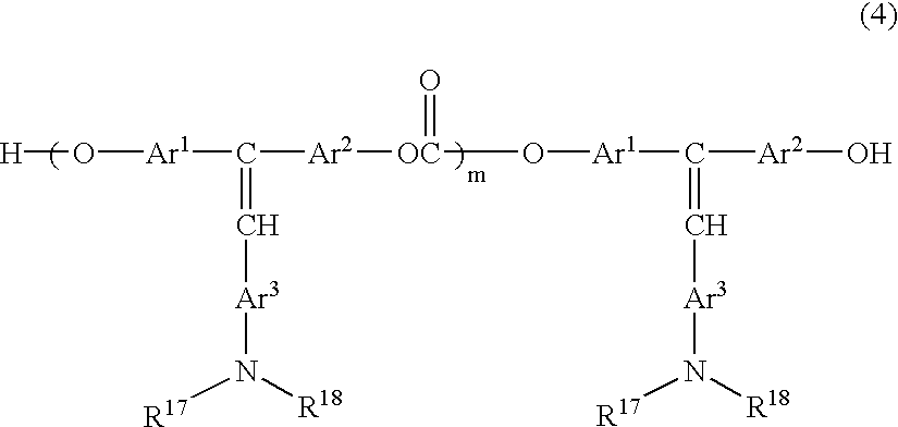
O([Ar1]C([Ar2][OC](O[Ar1]C([Ar2]O)=C[Ar3]N([R17])[R18])=O)=C[Ar3]N([R17])[R18])[H]
